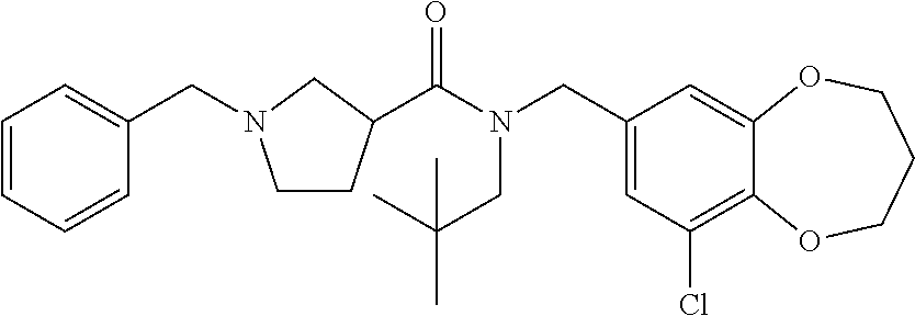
C1(CN(C(=O)C2CCN(CC3=CC=CC=C3)C2)CC(C)(C)C)=CC(Cl)=C2C(=C1)OCCCO2
